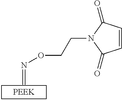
C=NOCCN1C(=O)C=CC1=O
